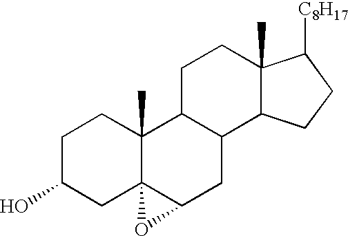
C1C(O)CC23C(C)(C1)C1C(CC2O3)C2C(C)(CC1)C([C8H17])CC2
